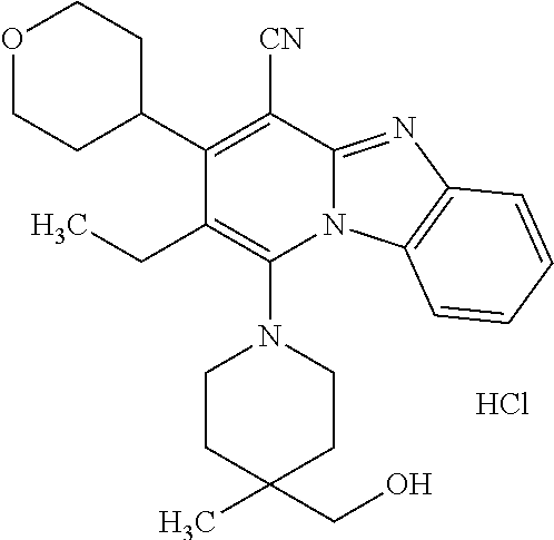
C1CC(C)(CO)CCN1C1=C(CC)C(C2CCOCC2)=C([CN])C2=NC3=C(N12)C=CC=C3.Cl
